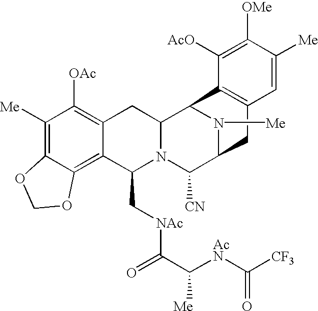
C1([Me])=C2C(=C3C(=C1[OAc])CC1N(C3C[NAc]C(C([AcN]C([CF3])=O)[Me])=O)C([CN])C3N([Me])C1C1=C(C3)C=C([Me])C([OMe])=C1[AcO])OCO2
